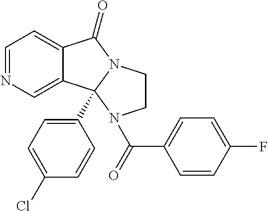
C1=NC=C2C(=C1)C(=O)N1C2(C2=CC=C(Cl)C=C2)N(C(=O)C2=CC=C(F)C=C2)CC1
